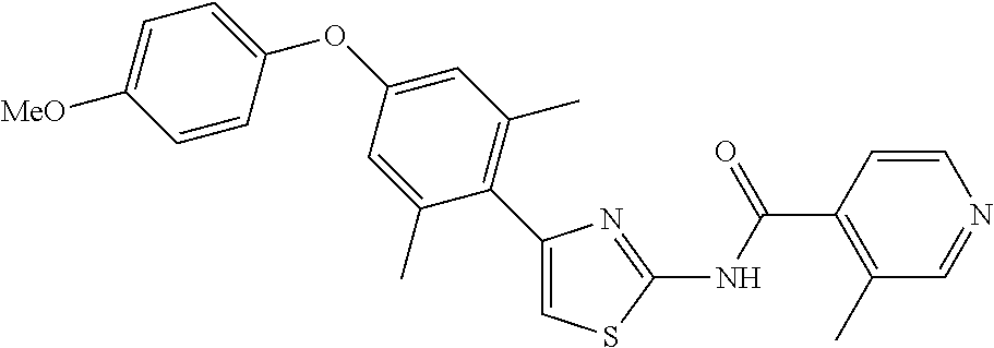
C1(C2=C(C)C=C(OC3=CC=C([MeO])C=C3)C=C2C)=CSC(NC(C2=C(C)C=NC=C2)=O)=N1
